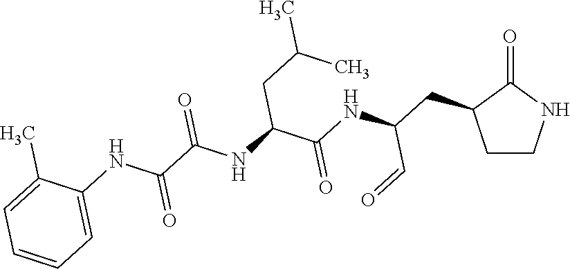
C1CNC(=O)C1CC(NC(C(NC(C(NC1=CC=CC=C1C)=O)=O)CC(C)C)=O)C=O
